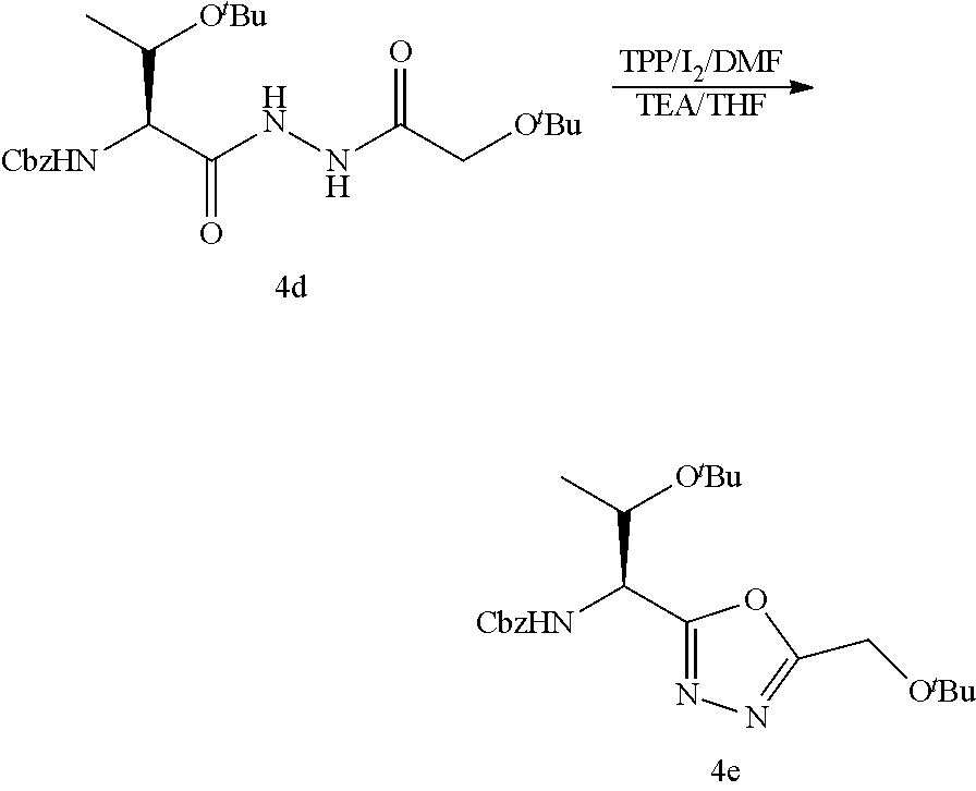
[CbzHN]C(C(NNC(C[OtBu])=O)=O)C(C)[OtBu].[TEA/THF].[TPP/I2/DMF].[CbzHN]C(C1=NN=C(C[OtBu])O1)C(C)[OtBu]
